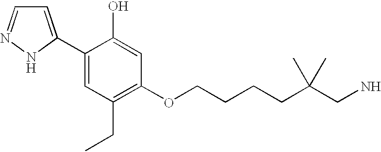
O(C1=C(CC)C=C(C2=CC=NN2)C(O)=C1)CCCCC(CN)(C)C
